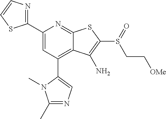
C1(C2=CC(C3=CN=C(C)N3C)=C3C(=N2)SC(S(=O)CC[OMe])=C3N)=NC=CS1
